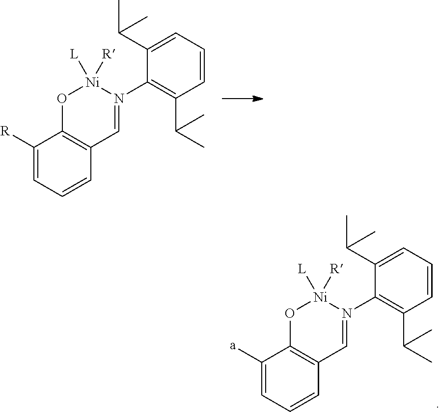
C1([a])=CC=CC2=C1O[Ni]([L])([R])N(C1=C(C(C)C)C=CC=C1C(C)C)=C2.C1([R])=CC=CC2=C1O[Ni]([L])([R])N(C1=C(C(C)C)C=CC=C1C(C)C)=C2
